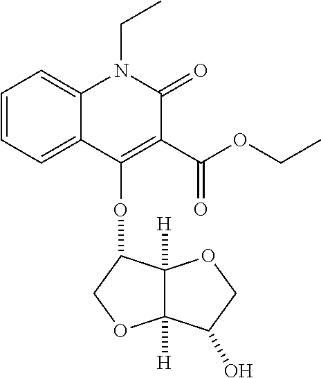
C12([H])C([H])(C(OC3=C(C(=O)OCC)C(=O)N(CC)C4=CC=CC=C34)CO1)OCC2O
